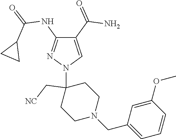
C1(C(=O)N)=CN(C2(C[NC])CCN(CC3=CC=CC(OC)=C3)CC2)N=C1NC(=O)C1CC1
